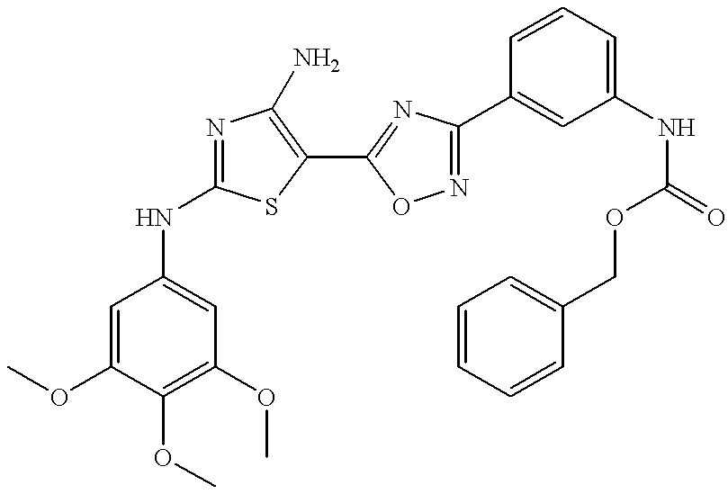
COC1=CC(NC2=NC(N)=C(C3=NC(C4=CC(NC(OCC5=CC=CC=C5)=O)=CC=C4)=NO3)S2)=CC(OC)=C1OC
